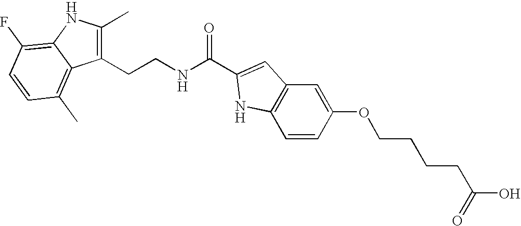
C1(CCNC(=O)C2=CC3=C(C=CC(OCCCCC(O)=O)=C3)N2)=C(C)NC2=C(F)C=CC(C)=C12
